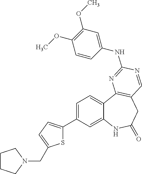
C12=CC(C3=CC=C(CN4CCCC4)S3)=CC=C1C1=C(CC(=O)N2)C=NC(NC2=CC(OC)=C(OC)C=C2)=N1
